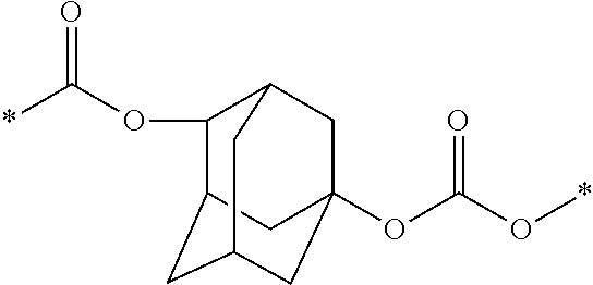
C12CC3CC(OC(O*)=O)(C1)CC(C3)C2OC(*)=O
